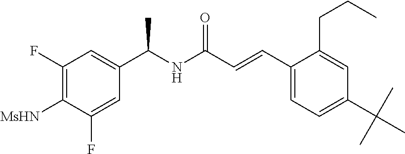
C1(F)=C([MsHN])C(F)=CC(C(NC(C=CC2=CC=C(C(C)(C)C)C=C2CCC)=O)C)=C1
